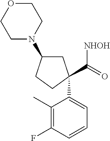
C1=CC=C(C2(C(=O)[NHOH])CC(N3CCOCC3)CC2)C(C)=C1F
